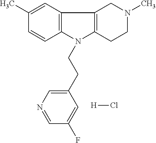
C12=C(N(CCC3=CN=CC(F)=C3)C3=C1CN(C)CC3)C=CC(C)=C2.[H]Cl
